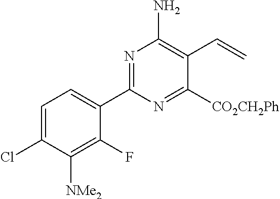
C1(C2=NC(N)=C(C=C)C([CO2CH2Ph])=N2)=CC=C(Cl)C([NMe2])=C1F
